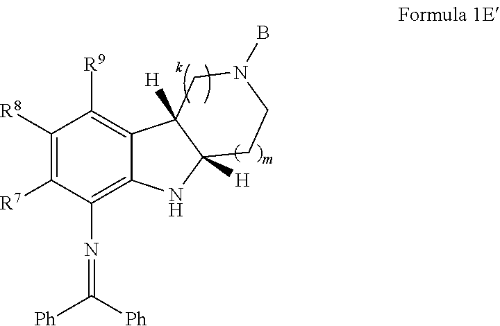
C1([R8])=C([R7])C(N=C([Ph])[Ph])=C2C(=C1[R9])C1([H])C([H])(CCN(B)C1)N2
